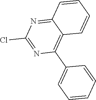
N1=C(Cl)N=C2C(=C1C1=CC=CC=C1)C=CC=C2
